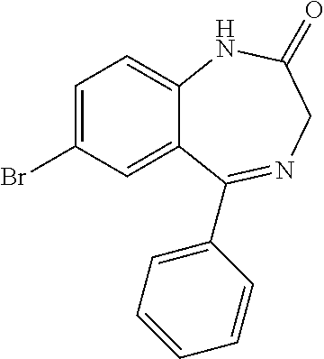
C12=CC=C(Br)C=C1C(C1=CC=CC=C1)=NCC(=O)N2
